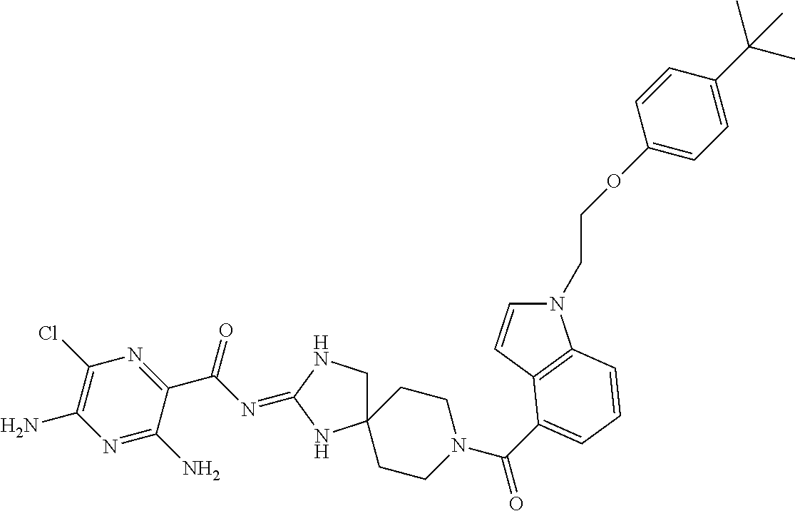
C12(CNC(=NC(C3=NC(Cl)=C(N)N=C3N)=O)N1)CCN(C(=O)C1=CC=CC3=C1C=CN3CCOC1=CC=C(C(C)(C)C)C=C1)CC2
